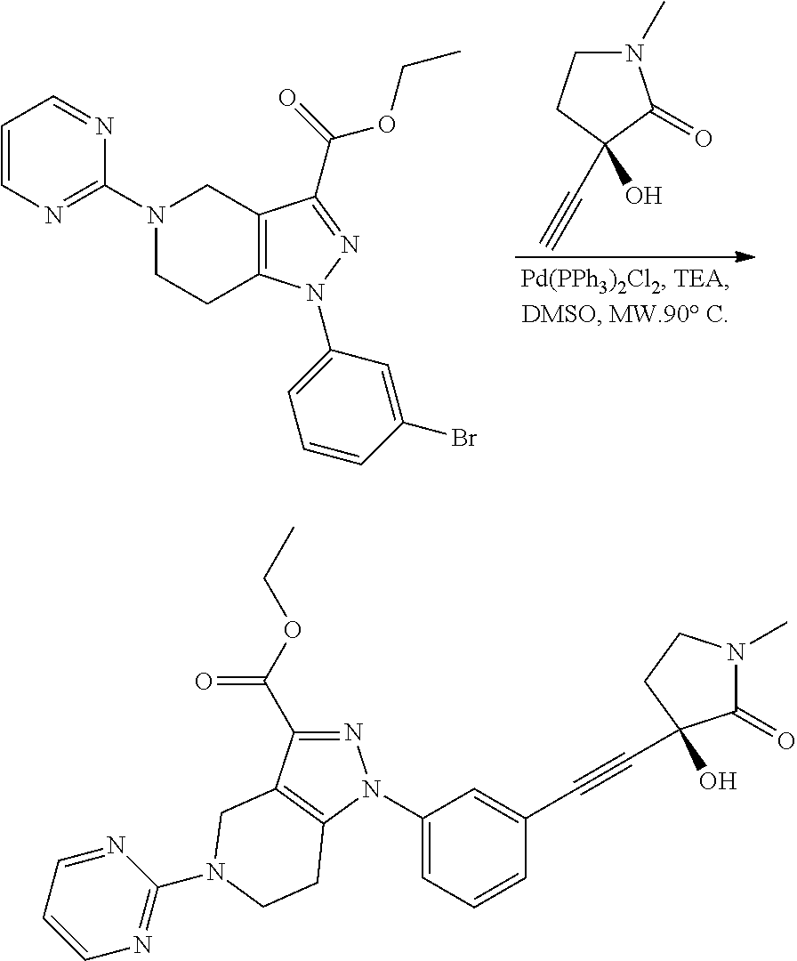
N1(C2=NC=CC=N2)CCC2=C(C1)C(C(=O)OCC)=NN2C1=CC=CC(Br)=C1.N1(C)CCC(O)(C#C)C1=O.N1=C(C(OCC)=O)C2=C(N1C1=CC=CC(C#CC3(O)C(=O)N(C)CC3)=C1)CCN(C1=NC=CC=N1)C2
